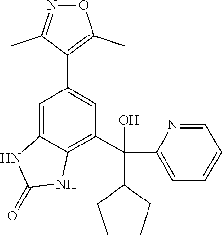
C(C1=C2C(=CC(C3=C(C)ON=C3C)=C1)NC(=O)N2)(C1=CC=CC=N1)(O)C(CC)CC
